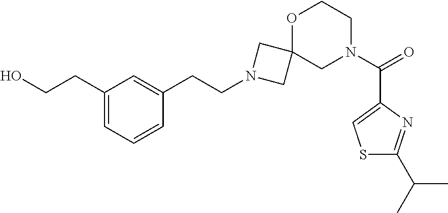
C1(CCO)=CC=CC(CCN2CC3(C2)CN(C(=O)C2=CSC(C(C)C)=N2)CCO3)=C1
